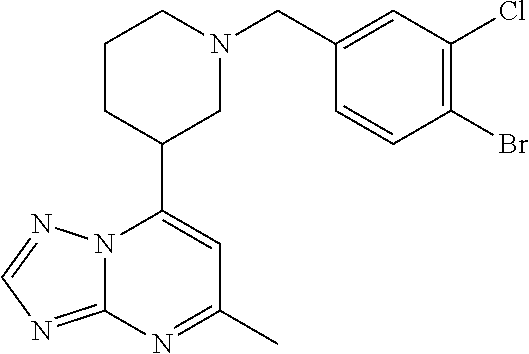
N12C(=NC=N1)N=C(C)C=C2C1CN(CC2=CC(Cl)=C(Br)C=C2)CCC1
